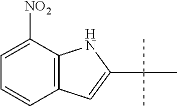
C1=C([NO2])C2=C(C=C1)C=C(C(C)(C)C)N2
